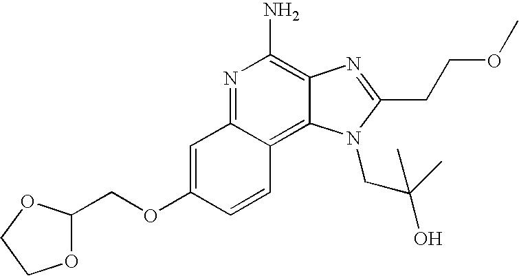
C1=C(OCC2OCCO2)C=CC2=C3C(=C(N)N=C12)N=C(CCOC)N3CC(O)(C)C
